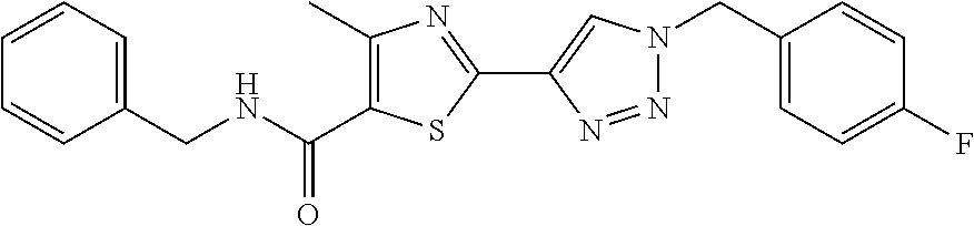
C1(CNC(C2=C(C)N=C(C3=CN(CC4=CC=C(F)C=C4)N=N3)S2)=O)=CC=CC=C1
